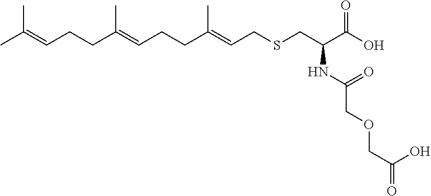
CC(=CCCC(=CCCC(=CCSCC(C(O)=O)NC(COCC(=O)O)=O)C)C)C
